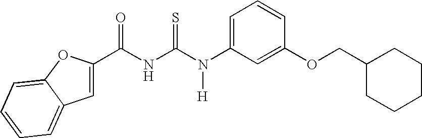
C(NC(N(C1=CC=CC(OCC2CCCCC2)=C1)[H])=S)(=O)C1=CC2=CC=CC=C2O1
